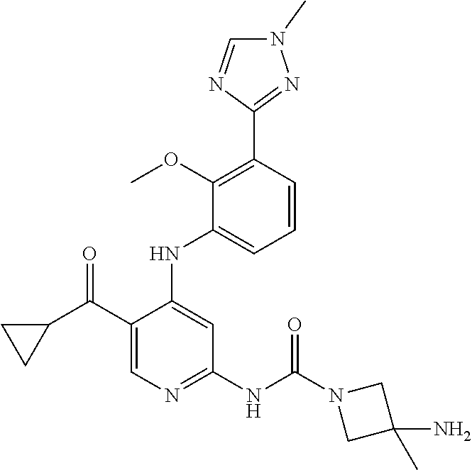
C1(C(C2CC2)=O)=CN=C(NC(N2CC(C)(N)C2)=O)C=C1NC1=CC=CC(C2=NN(C)C=N2)=C1OC
